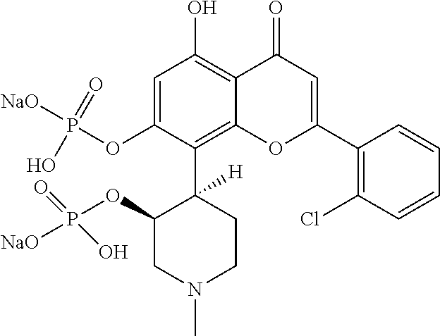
C1=C(OP([NaO])(O)=O)C(C2([H])C(OP([NaO])(O)=O)CN(C)CC2)=C2C(=C1O)C(=O)C=C(C1=C(Cl)C=CC=C1)O2
